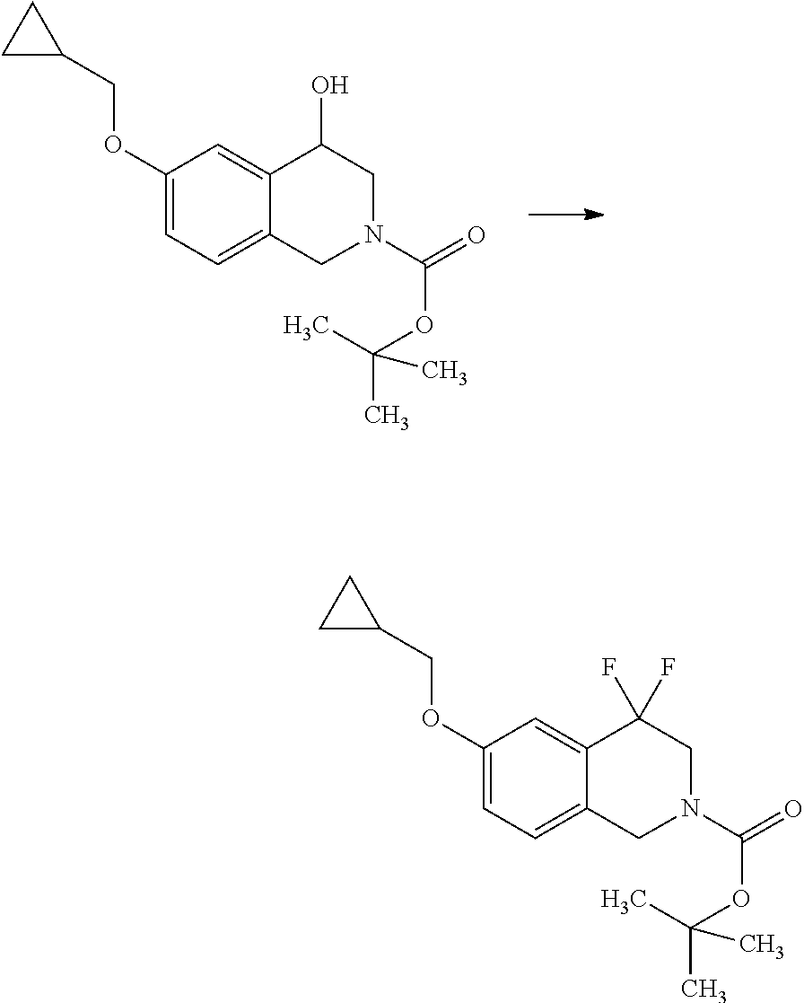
C1(COC2=CC=C3C(=C2)C(O)CN(C(=O)OC(C)(C)C)C3)CC1.C1(COC2=CC=C3C(=C2)C(F)(F)CN(C(=O)OC(C)(C)C)C3)CC1
